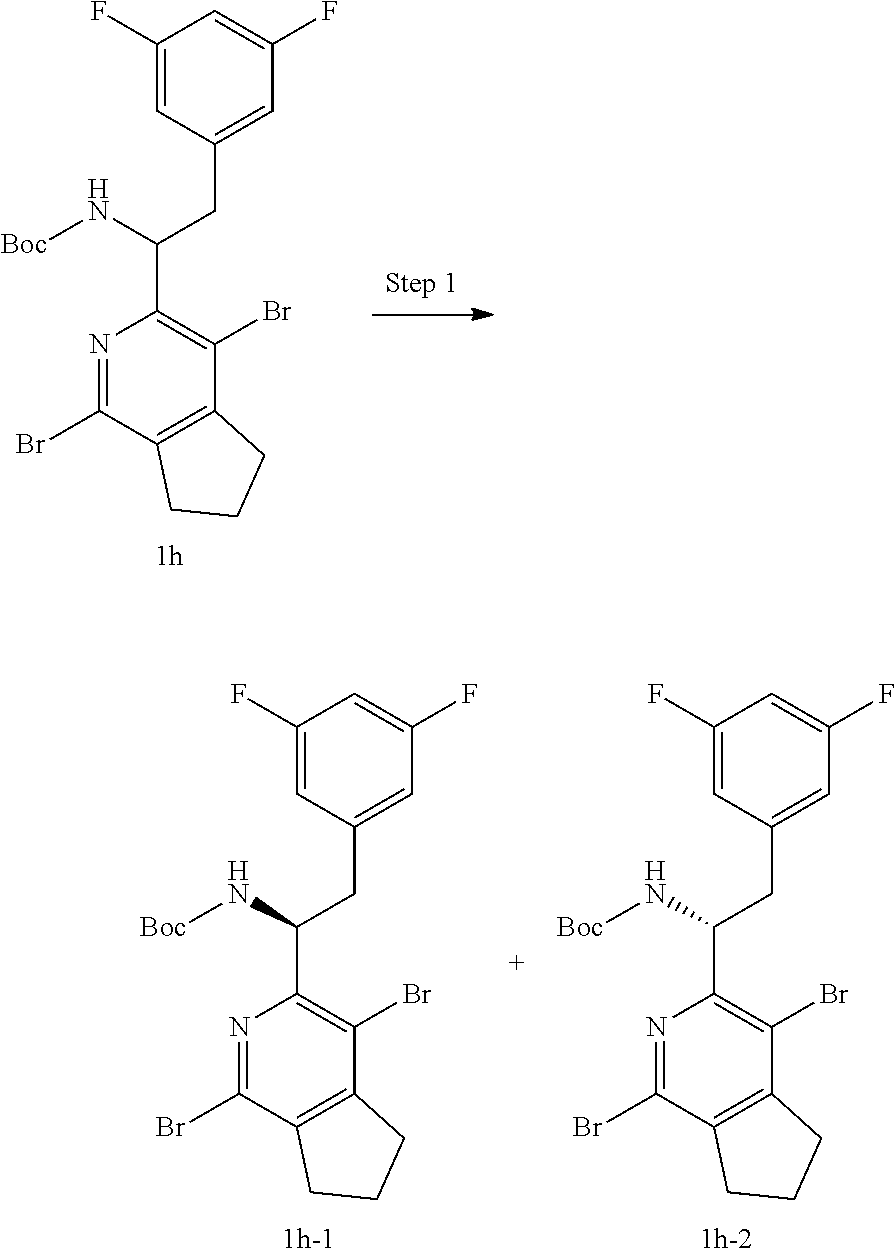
N1=C(Br)C2=C(C(Br)=C1C(N[Boc])CC1=CC(F)=CC(F)=C1)CCC2.N1=C(Br)C2=C(C(Br)=C1C(N[Boc])CC1=CC(F)=CC(F)=C1)CCC2.N1=C(Br)C2=C(C(Br)=C1C(N[Boc])CC1=CC(F)=CC(F)=C1)CCC2
